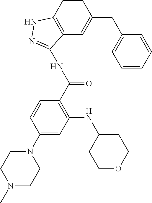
C1(N2CCN(C)CC2)=CC(NC2CCOCC2)=C(C(NC2=NNC3=C2C=C(CC2=CC=CC=C2)C=C3)=O)C=C1
